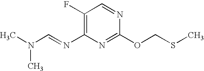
C(OC1=NC(N=CN(C)C)=C(F)C=N1)SC
